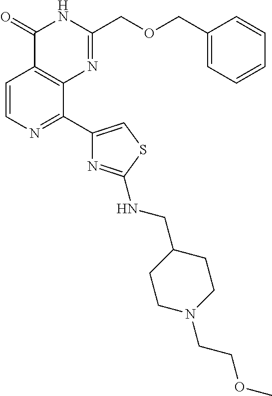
C1=CN=C(C2=CSC(NCC3CCN(CCOC)CC3)=N2)C2=C1C(=O)NC(COCC1=CC=CC=C1)=N2
